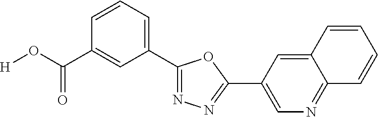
[H]OC(C1=CC(C2=NN=C(C3=CN=C4C(=C3)C=CC=C4)O2)=CC=C1)=O
